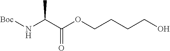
[Boc]NC(C(OCCCCO)=O)C
